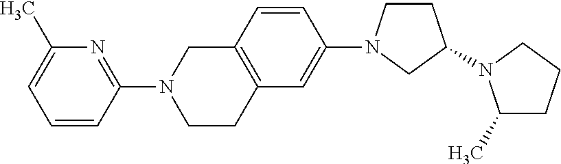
C1(C)CCCN1C1CCN(C2=CC3=C(C=C2)CN(C2=NC(C)=CC=C2)CC3)C1
